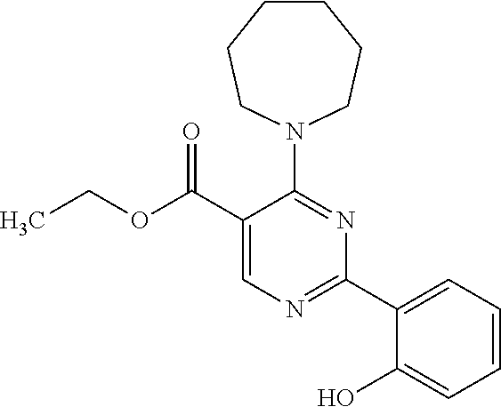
CCOC(C1=CN=C(C2=CC=CC=C2O)N=C1N1CCCCCC1)=O
